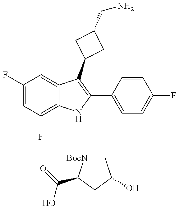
C1(F)=CC(F)=C2C(=C1)C(C1CC(CN)C1)=C(C1=CC=C(F)C=C1)N2.C(=O)(O)C1[BocN]CC(O)C1
